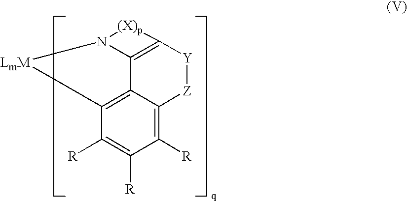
C1([R])=C2C3=C(C([R])=C1[R])[LmM]N1C3=C([Y][Z]2)[(X)p]1
